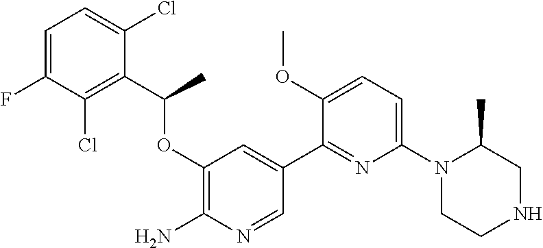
C1(OC(C2=C(Cl)C(F)=CC=C2Cl)C)=C(N)N=CC(C2=NC(N3CCNCC3C)=CC=C2OC)=C1
